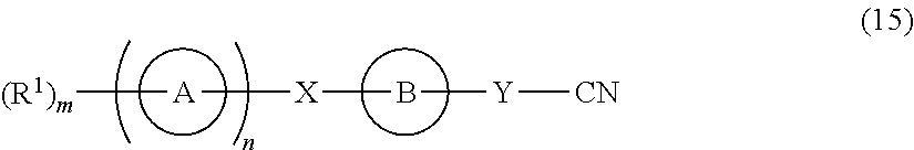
B([Y][CN])[X][A][(R1)m]
